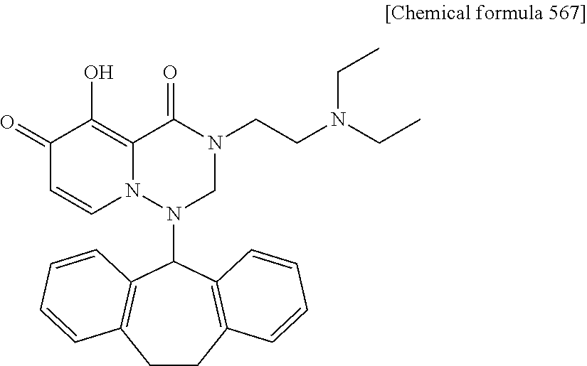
C1(=O)C=CN2C(=C1O)C(=O)N(CCN(CC)CC)CN2C1C2=C(CCC3=C1C=CC=C3)C=CC=C2
